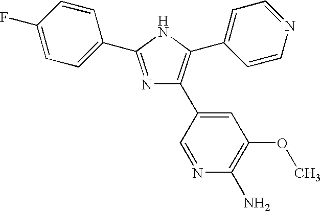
N1=C(C2=CC=C(F)C=C2)NC(C2=CC=NC=C2)=C1C1=CC(OC)=C(N)N=C1
